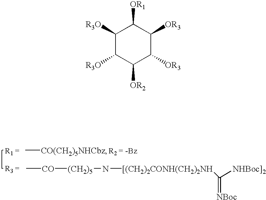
C[CO(CH2)5NHCbz].C[CO][(CH2)5]N[[(CH2)2CONH(CH2)2NH]C([NHBoc]2])=[NBoc].C1([R3O])C([R3O])C([OR2])C([OR3])C([OR3])C1[OR1]
